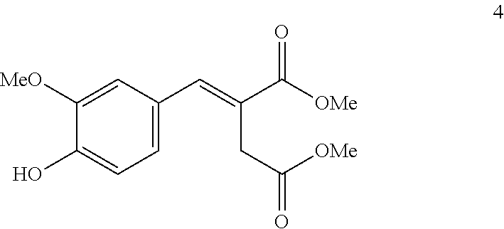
C1=C(C=C(C([OMe])=O)CC([OMe])=O)C=C([MeO])C(O)=C1
